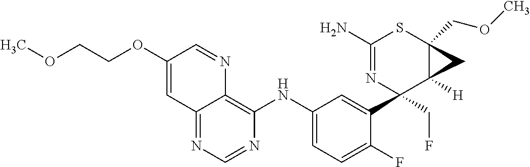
C1(N)=NC(CF)(C2=CC(NC3=C4C(=NC=N3)C=C(OCCOC)C=N4)=CC=C2F)C2([H])C(COC)(S1)C2
